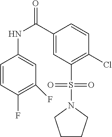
C1=CC(F)=C(F)C=C1NC(C1=CC(S(N2CCCC2)(=O)=O)=C(Cl)C=C1)=O
